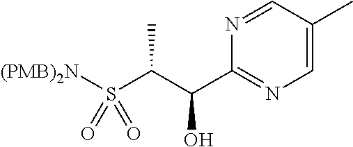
N1=CC(C)=CN=C1C(C(S([(PMB)2N])(=O)=O)C)O
